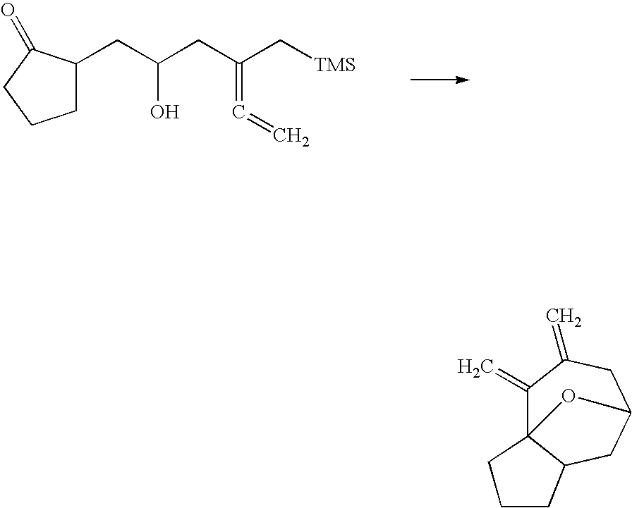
C1(=C)C23C(CC(CC1=C)O2)CCC3.C(C(CC(C[TMS])=C=C)O)C1CCCC1=O
